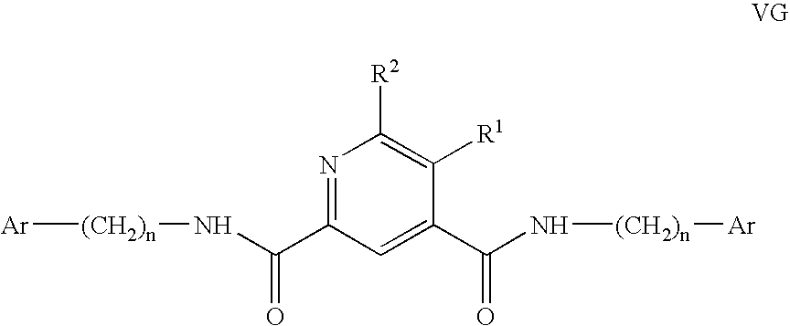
[Ar][(CH2)n]NC(C1=NC([R2])=C([R1])C(C(N[(CH2)n][Ar])=O)=C1)=O
